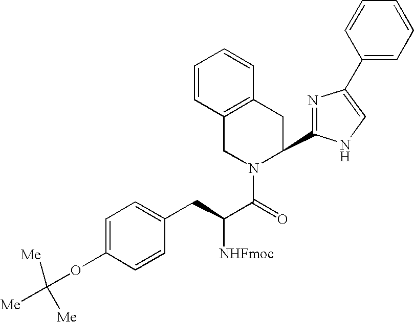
C1(C2=CNC(C3CC4=C(CN3C(=O)C([NHFmoc])CC3=CC=C(OC([Me])([Me])[Me])C=C3)C=CC=C4)=N2)=CC=CC=C1
